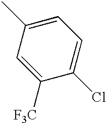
C1([F3C])=CC(C)=CC=C1Cl
